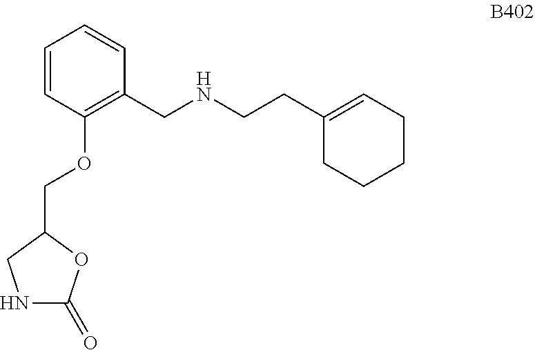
C1=CC(OCC2CNC(=O)O2)=C(CNCCC2=CCCCC2)C=C1
